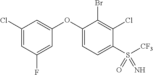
C1(OC2=CC=C(S([CF3])(=N)=O)C(Cl)=C2Br)=CC(Cl)=CC(F)=C1
